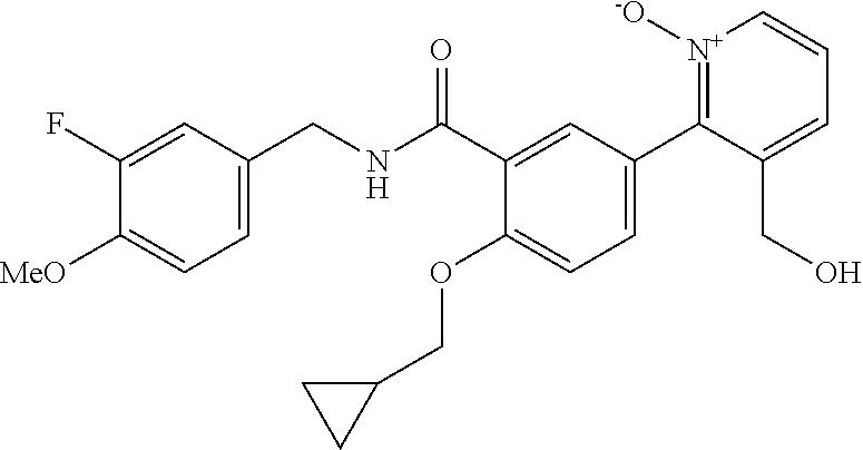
C1=C(CNC(C2=CC(C3=[N+]([-O])C=CC=C3CO)=CC=C2OCC2CC2)=O)C=C(F)C([MeO])=C1
